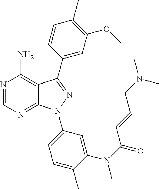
N1=CN=C2C(=C1N)C(C1=CC(OC)=C(C)C=C1)=NN2C1=CC=C(C)C(N(C(=O)C=CCN(C)C)C)=C1
